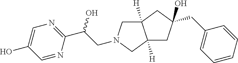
C(C(O)C1=NC=C(O)C=N1)N1CC2([H])C([H])(C1)CC(CC1=CC=CC=C1)(O)C2
